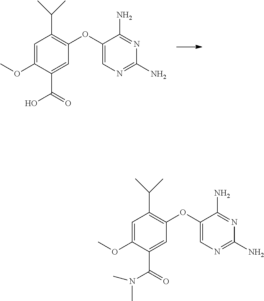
N1=C(N)C(OC2=C(C(C)C)C=C(OC)C(C(=O)O)=C2)=CN=C1N.N1=C(N)C(OC2=C(C(C)C)C=C(OC)C(C(=O)N(C)C)=C2)=CN=C1N
